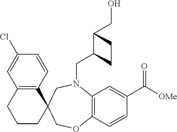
C12=C(C=CC(Cl)=C1)C1(CCC2)COC2=C(N(CC3C(CO)CC3)C1)C=C(C([OMe])=O)C=C2
